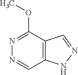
N1=CC2=C(C(OC)=N1)C=NN2
